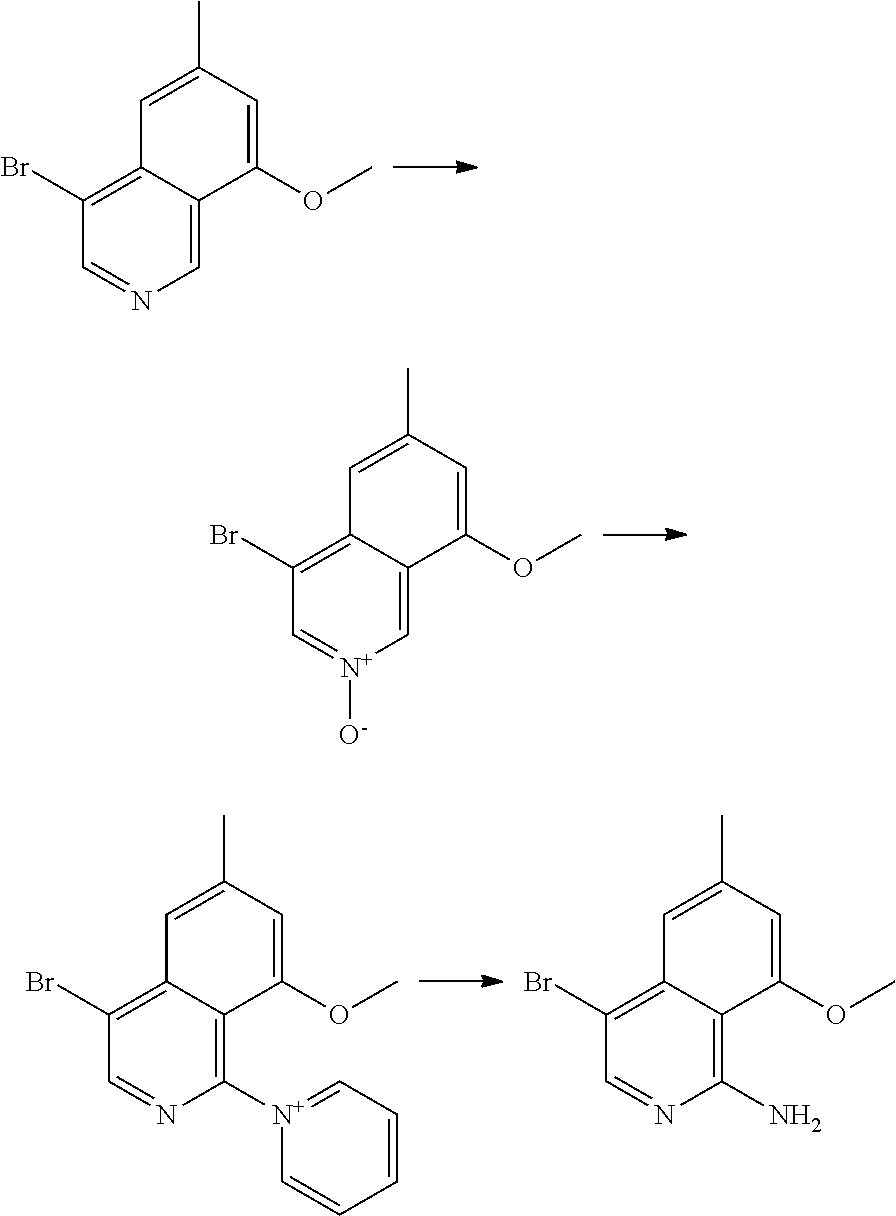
C1(OC)=CC(C)=CC2=C(Br)C=NC=C12.C1(OC)=CC(C)=CC2=C(Br)C=[N+]([O-])C=C12.C1(OC)=CC(C)=CC2=C(Br)C=NC([N+]3=CC=CC=C3)=C12.C1(OC)=CC(C)=CC2=C(Br)C=NC(N)=C12
